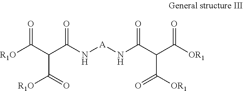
[R1O]C(C(C(N[A]NC(C(C([OR1])=O)C([OR1])=O)=O)=O)C(=O)[R1O])=O
